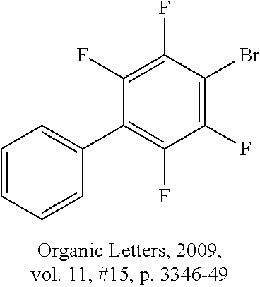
C1=CC=CC(C2=C(F)C(F)=C(Br)C(F)=C2F)=C1
